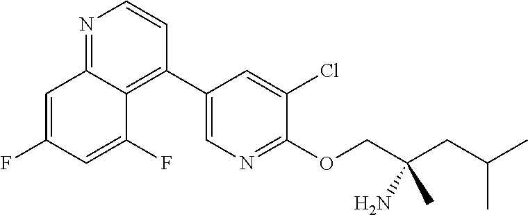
C1(C2=C3C(=NC=C2)C=C(F)C=C3F)=CN=C(OCC(CC(C)C)(C)N)C(Cl)=C1
